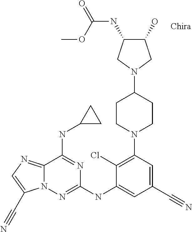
C12=NC=C(C#N)N1N=C(NC1=CC(C#N)=CC(N3CCC(N4CC(O)C(NC(OC)=O)C4)CC3)=C1Cl)N=C2NC1CC1
